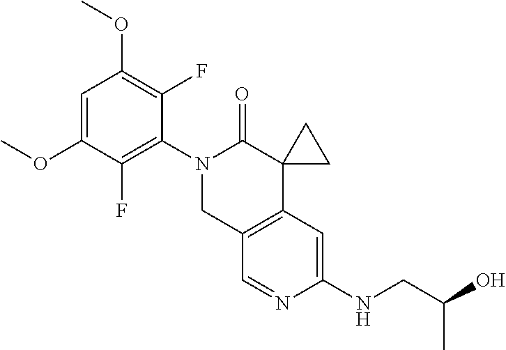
C1=C(OC)C(F)=C(N2CC3=C(C4(C2=O)CC4)C=C(NCC(O)C)N=C3)C(F)=C1OC
